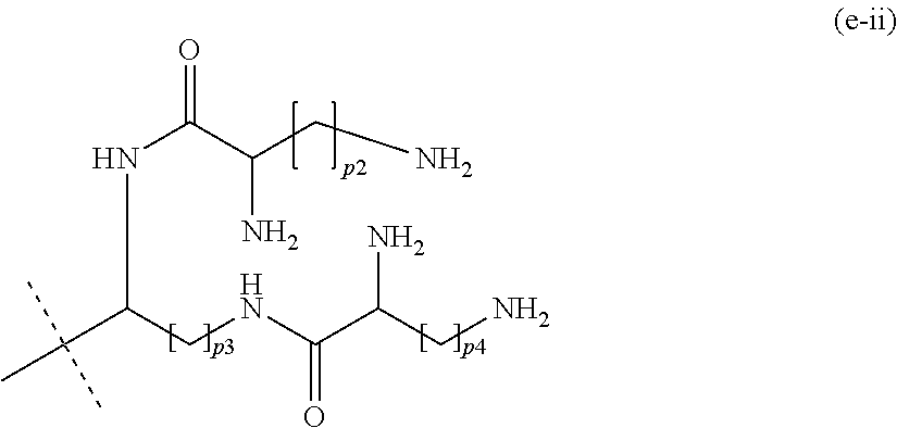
NC(CN)C(NCC(C(C)(C)C)NC(C(CN)N)=O)=O
